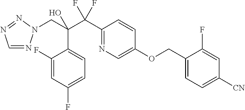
C1=NN(CC(C(C2=NC=C(OCC3=CC=C([CN])C=C3F)C=C2)(F)F)(O)C2=CC=C(F)C=C2F)N=N1
